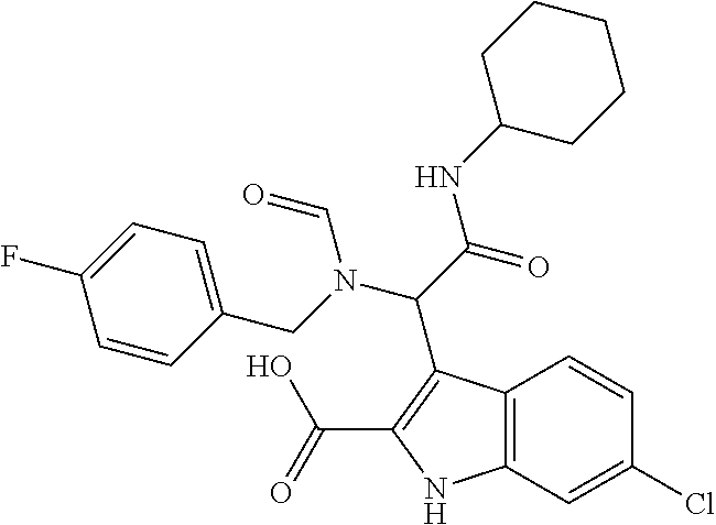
C12=C(C=C(Cl)C=C1)NC(C(=O)O)=C2C(C(=O)NC1CCCCC1)N(CC1=CC=C(F)C=C1)C=O
